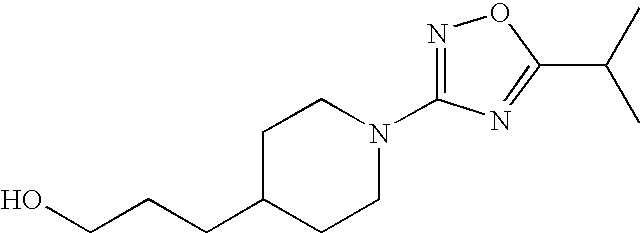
C1C(CCCO)CCN(C2=NOC(C(C)C)=N2)C1
